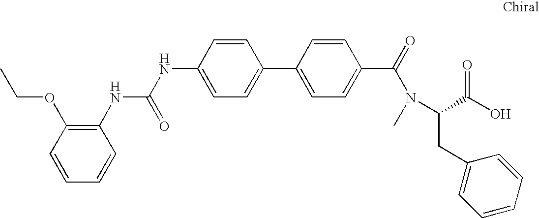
C1=C(NC(=O)NC2=C(OCC)C=CC=C2)C=CC(C2=CC=C(C(=O)N(C(CC3=CC=CC=C3)C(O)=O)C)C=C2)=C1
